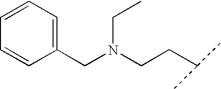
C1(CN(CCC(C)C)CC)=CC=CC=C1
